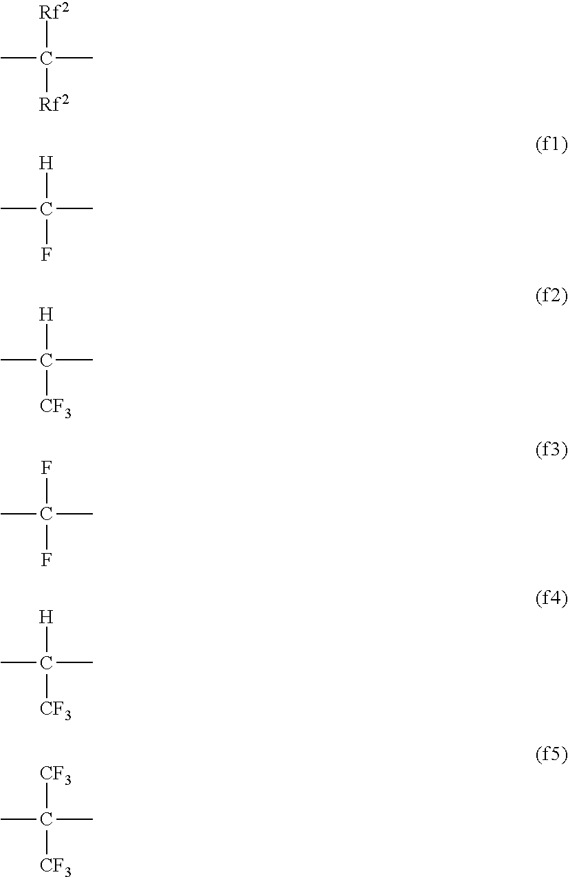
CC(C)([Rf2])[Rf2].CC(C)([H])F.CC(C)([H])[CF3].CC(C)(F)F.CC(C)([H])[CF3].CC(C)([CF3])[CF3]
